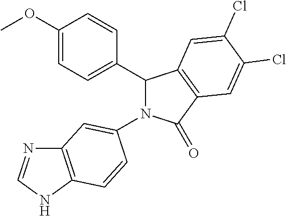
C1(C2=CC=C(OC)C=C2)N(C2=CC3=C(NC=N3)C=C2)C(=O)C2=C1C=C(Cl)C(Cl)=C2
